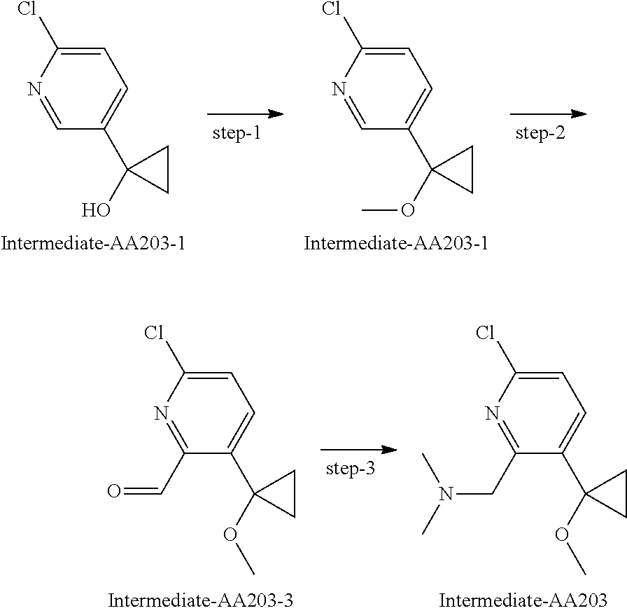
C1(C=O)=NC(Cl)=CC=C1C1(OC)CC1.C1(CN(C)C)=NC(Cl)=CC=C1C1(OC)CC1.C1=NC(Cl)=CC=C1C1(O)CC1.C1=NC(Cl)=CC=C1C1(OC)CC1
